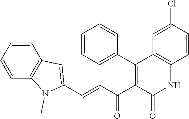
C(=CC(C1=C(C2=CC=CC=C2)C2=C(NC1=O)C=CC(Cl)=C2)=O)C1=CC2=C(C=CC=C2)N1C
